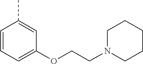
C1=CC=C(OCCN2CCCCC2)C=C1C
